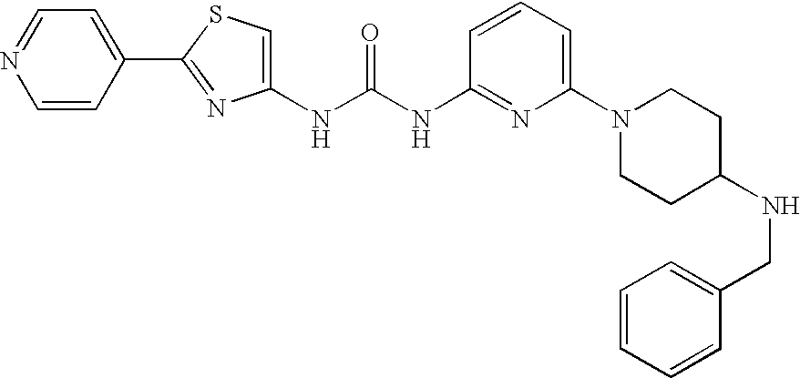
C1=C(C2=NC(NC(NC3=NC(N4CCC(NCC5=CC=CC=C5)CC4)=CC=C3)=O)=CS2)C=CN=C1
